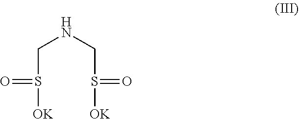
C(S([OK])=O)NCS([OK])=O
